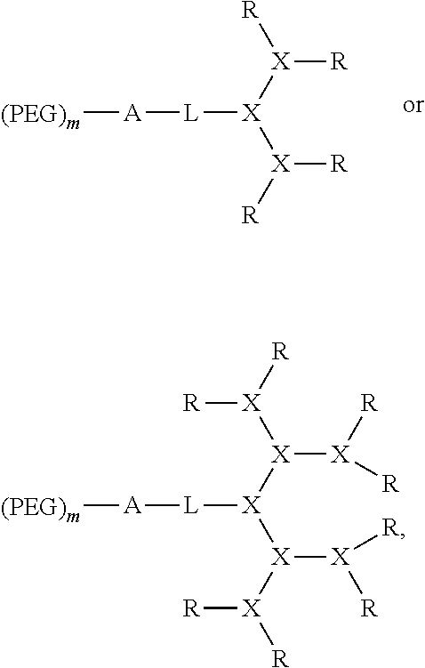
[A]([L][X]([X]([R])[R])[X]([R])[R])[(PEG)m].[A]([L][X]([X]([X]([R])[R])[X]([R])[R])[X]([X]([R])[R])[X]([R])[R])[(PEG)m]
